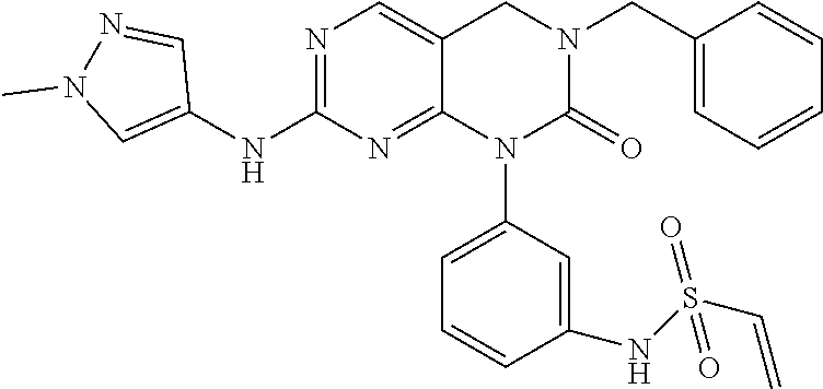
C1(CN2CC3=CN=C(NC4=CN(C)N=C4)N=C3N(C3=CC=CC(NS(C=C)(=O)=O)=C3)C2=O)=CC=CC=C1
